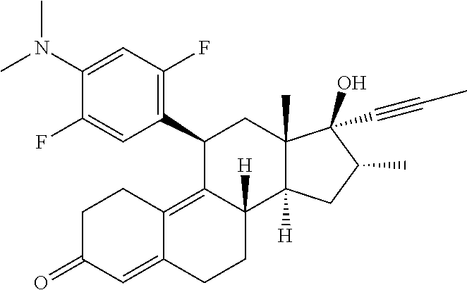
C1(N(C)C)=CC(F)=C(C2C3=C4C(=CC(=O)CC4)CCC3([H])C3([H])C(C)(C2)C(O)(C#CC)C(C)C3)C=C1F
